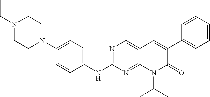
C1(NC2=NC(C)=C3C(=N2)N(C(C)C)C(=O)C(C2=CC=CC=C2)=C3)=CC=C(N2CCN(CC)CC2)C=C1
